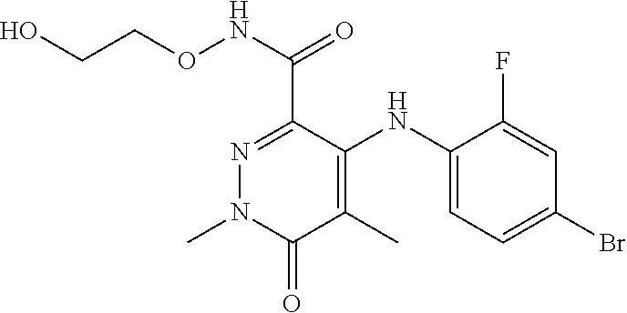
C1=C(NC2=C(C)C(=O)N(C)N=C2C(NOCCO)=O)C(F)=CC(Br)=C1
